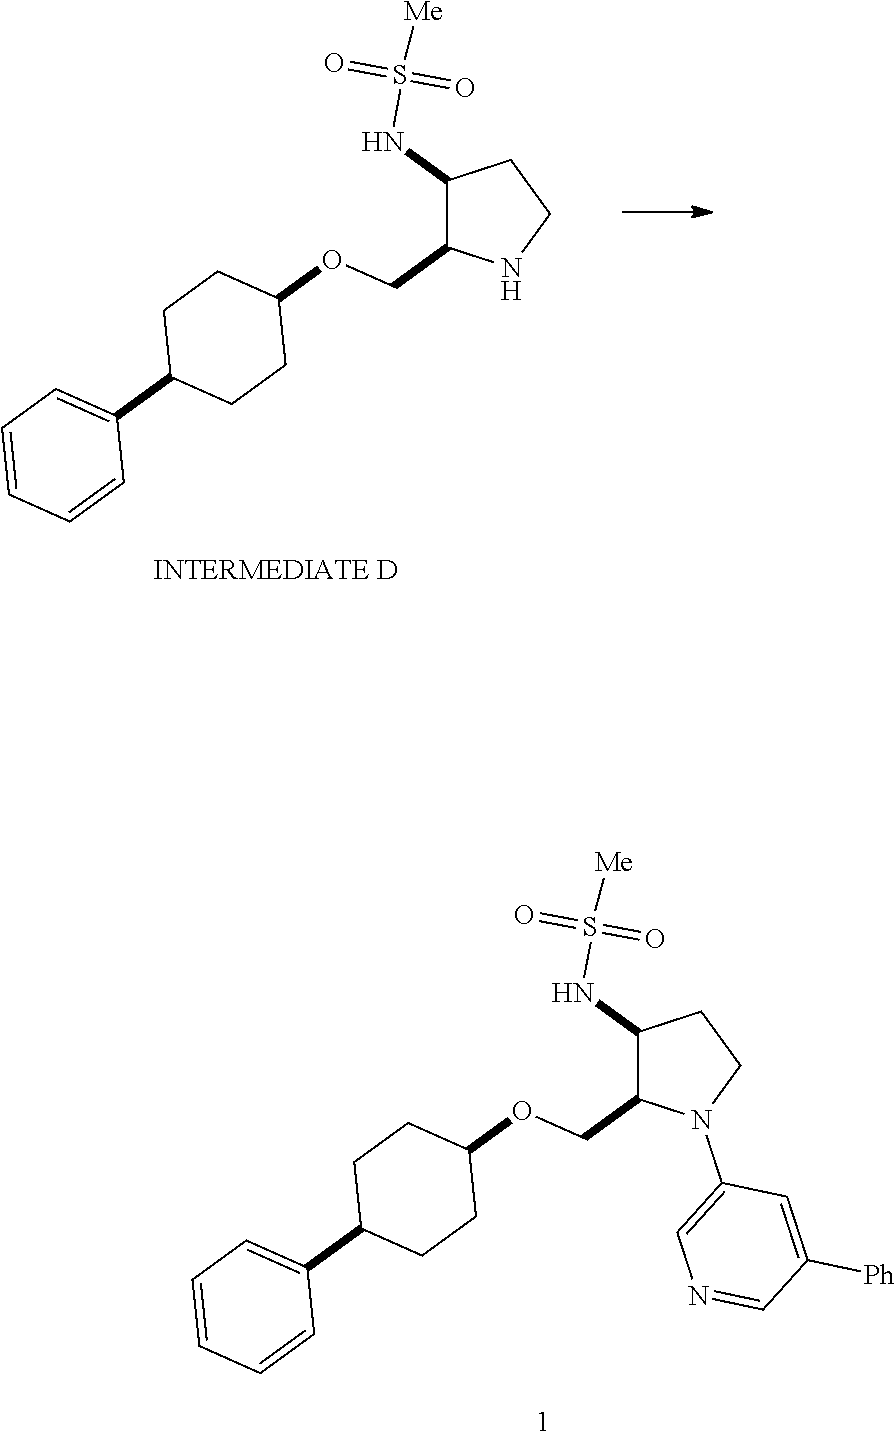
C1(NS([Me])(=O)=O)C(COC2CCC(C3=CC=CC=C3)CC2)NCC1.C1(NS([Me])(=O)=O)C(COC2CCC(C3=CC=CC=C3)CC2)N(C2=CN=CC([Ph])=C2)CC1
